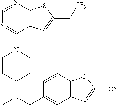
C1=NC2C(C(N3CCC(N(C)CC4=CC5=C(C=C4)NC([CN])=C5)CC3)=N1)C=C(C[CF3])S2
